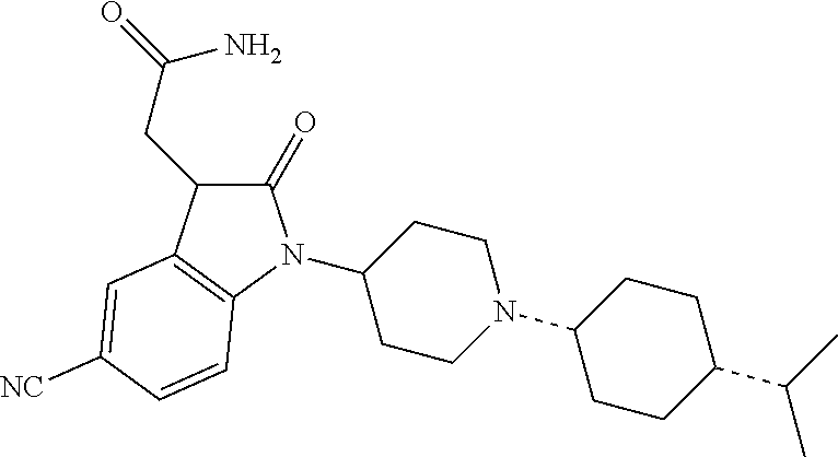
C1(N2C(=O)C(CC(=O)N)C3=C2C=CC([CN])=C3)CCN(C2CCC(C(C)C)CC2)CC1
